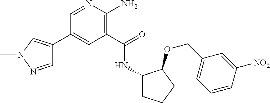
C1(C2=CN(C)N=C2)=CC(C(=O)NC2CCCC2OCC2=CC=CC([NO2])=C2)=C(N)N=C1
